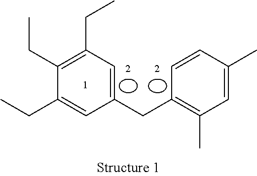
C1~C(Cc2c=CC(C)=CC=2C)C=C(CC)C(CC)=C1CC
